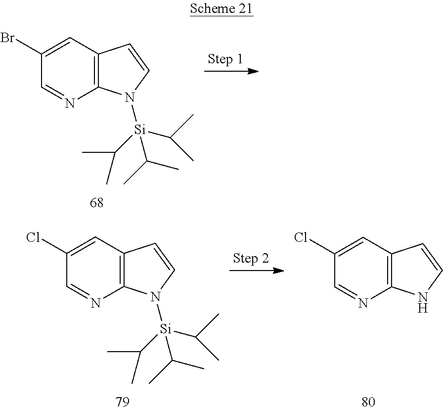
C12=C(C=C(Br)C=N1)C=CN2[Si](C(C)C)(C(C)C)C(C)C.C12=C(C=C(Cl)C=N1)C=CN2[Si](C(C)C)(C(C)C)C(C)C.C12=C(C=C(Cl)C=N1)C=CN2
